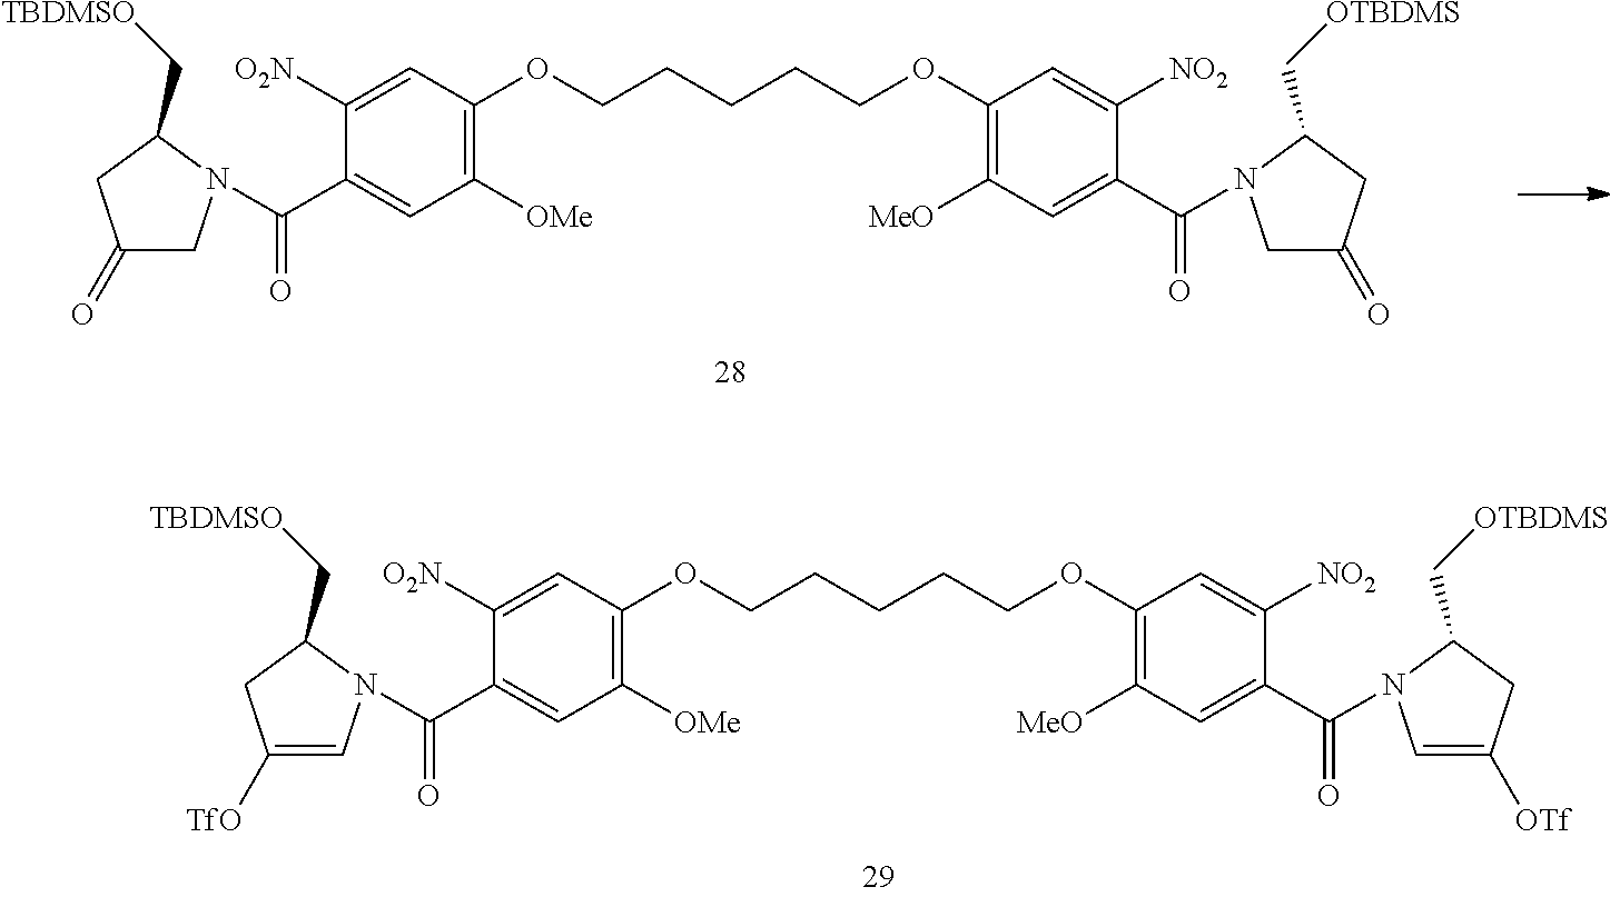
C1(C(=O)N2CC(=O)CC2C[TBDMSO])=CC([OMe])=C(OCCCCCOC2=C([MeO])C=C(C(=O)N3CC(=O)CC3C[OTBDMS])C([NO2])=C2)C=C1[O2N].C1(C(=O)N2C=C([TfO])CC2C[TBDMSO])=CC([OMe])=C(OCCCCCOC2=C([MeO])C=C(C(=O)N3C=C([OTf])CC3C[OTBDMS])C([NO2])=C2)C=C1[O2N]
